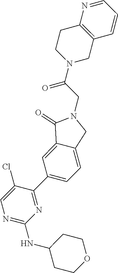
C1(C2=NC(NC3CCOCC3)=NC=C2Cl)=CC=C2C(=C1)C(=O)N(CC(N1CCC3=C(C=CC=N3)C1)=O)C2
